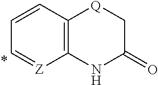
C1=CC2=C([Z]=C1)NC(=O)C[Q]2
